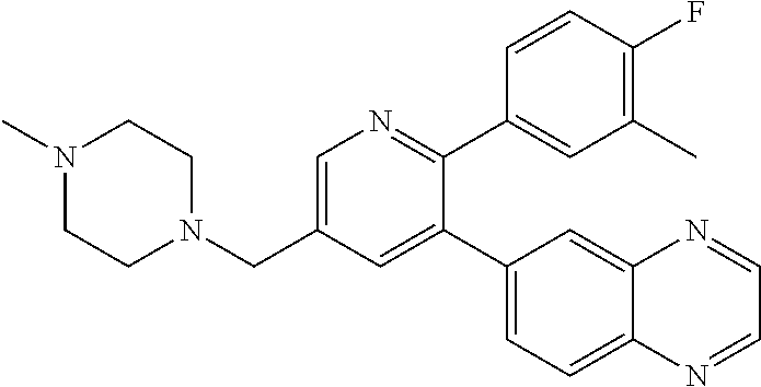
C1=C(CN2CCN(C)CC2)C=C(C2=CC=C3C(=C2)N=CC=N3)C(C2=CC(C)=C(F)C=C2)=N1
